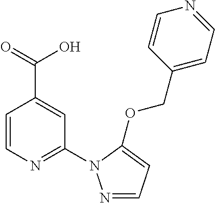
C(C1=CC(N2N=CC=C2OCC2=CC=NC=C2)=NC=C1)(=O)O
